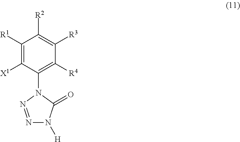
C1([R4])=C(N2N=NN([H])C2=O)C([X1])=C([R1])C([R2])=C1[R3]
